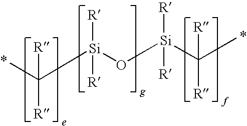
CC([Si](O[Si](C(C)([R])[R])([R])[R])([R])[R])([R])[R]
